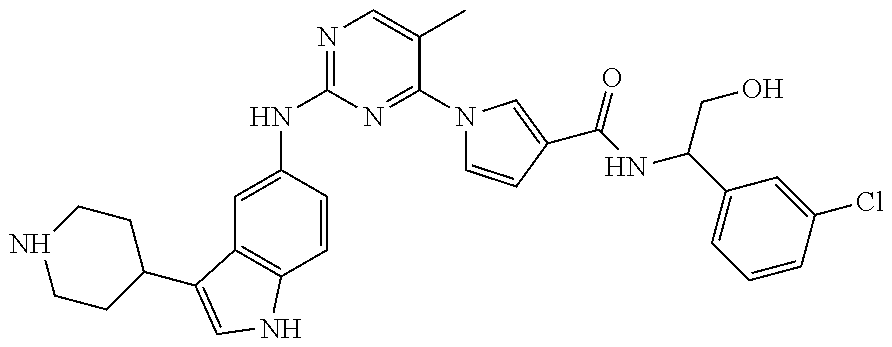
N(C1=NC=C(C)C(N2C=CC(C(=O)NC(CO)C3=CC=CC(Cl)=C3)=C2)=N1)C1=CC2=C(C=C1)NC=C2C1CCNCC1
